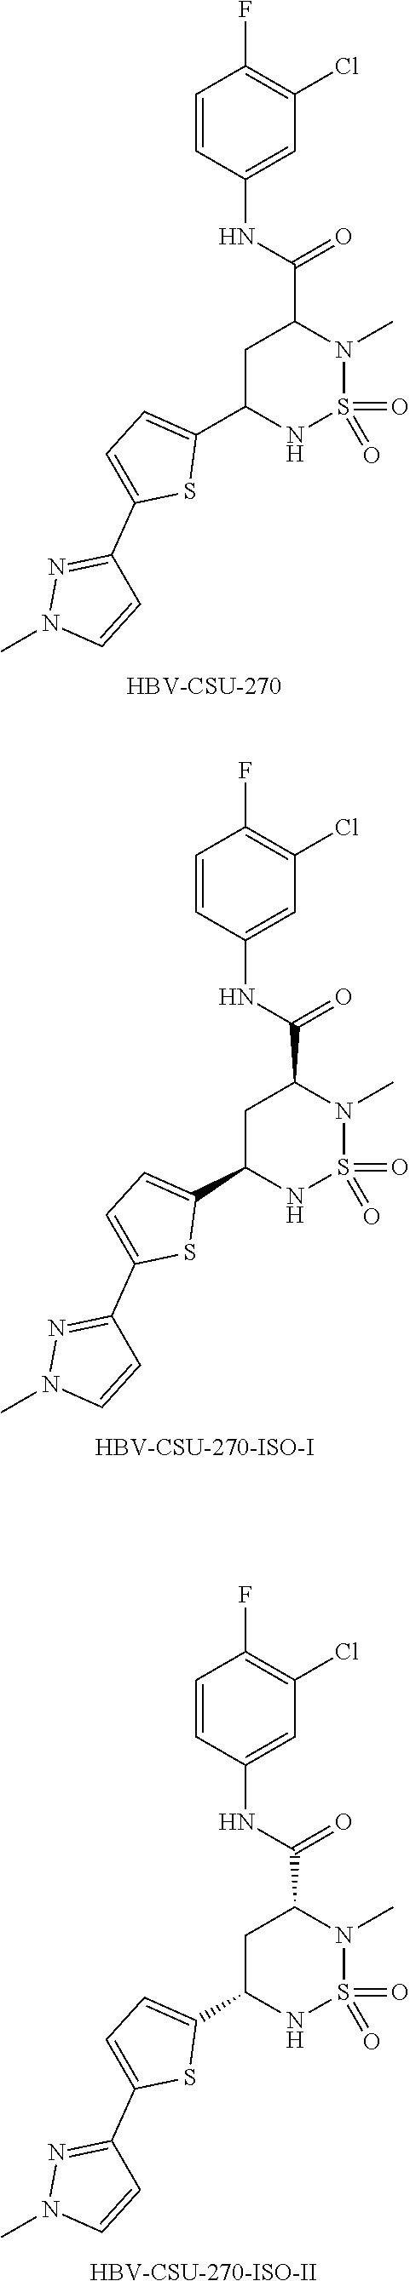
C1=CC(NC(C2CC(C3=CC=C(C4=NN(C)C=C4)S3)NS(=O)(=O)N2C)=O)=CC(Cl)=C1F.[HBV-CSU-270].C1=CC(NC(C2CC(C3=CC=C(C4=NN(C)C=C4)S3)NS(=O)(=O)N2C)=O)=CC(Cl)=C1F.[HBV-CSU-270-ISO-I].C1=CC(NC(C2CC(C3=CC=C(C4=NN(C)C=C4)S3)NS(=O)(=O)N2C)=O)=CC(Cl)=C1F.[HBV-CSU-270-ISO-II]
